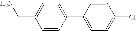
C1=C(CN)C=CC(C2=CC=C(Cl)C=C2)=C1
